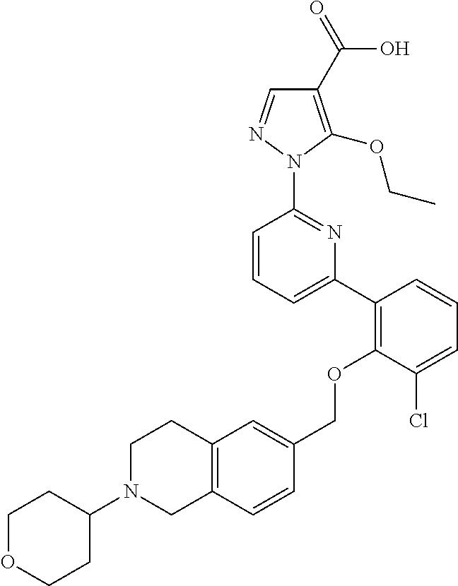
C1(C2=C(OCC3=CC4=C(C=C3)CN(C3CCOCC3)CC4)C(Cl)=CC=C2)=CC=CC(N2N=CC(C(=O)O)=C2OCC)=N1
